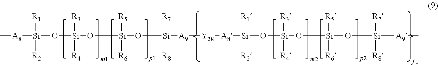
C[A8][Si](O[Si](O[Si](O[Si]([A9][Y28][A8][Si](O[Si](O[Si](O[Si]([A9]C)([R7])[R8])([R5])[R6])([R3])[R4])([R1])[R2])([R7])[R8])([R5])[R6])([R3])[R4])([R1])[R2]
